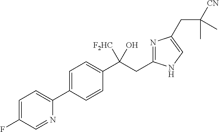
C1=C(C2=CC=C(F)C=N2)C=CC(C(CC2=NC(CC([CN])(C)C)=CN2)([F2HC])O)=C1
